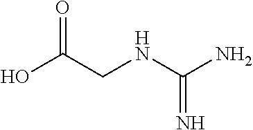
OC(CNC(N)=N)=O
